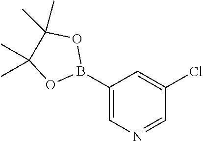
C1(B2OC(C)(C)C(C)(C)O2)=CN=CC(Cl)=C1
